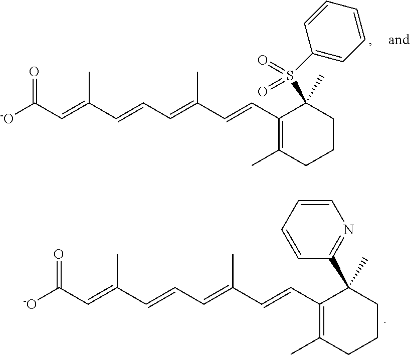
[-O]C(C=C(C=CC=C(C=CC1=C(C)CCCC1(C)C1=NC=CC=C1)C)C)=O.[-O]C(C=C(C=CC=C(C=CC1=C(C)CCCC1(C)S(C1=CC=CC=C1)(=O)=O)C)C)=O
